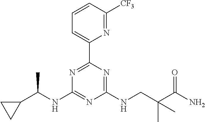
N1=C(C2=CC=CC([CF3])=N2)N=C(NCC(C(N)=O)(C)C)N=C1NC(C1CC1)C
